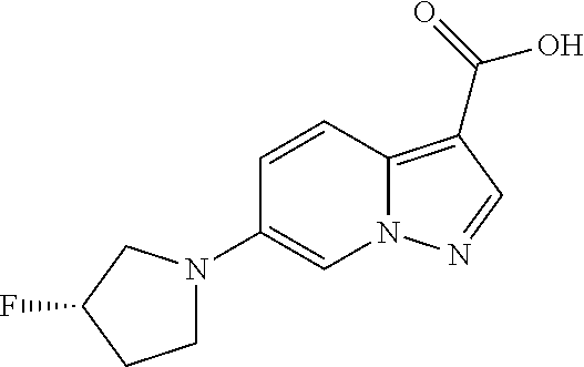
C1=CC2=C(C(=O)O)C=NN2C=C1N1CCC(F)C1
